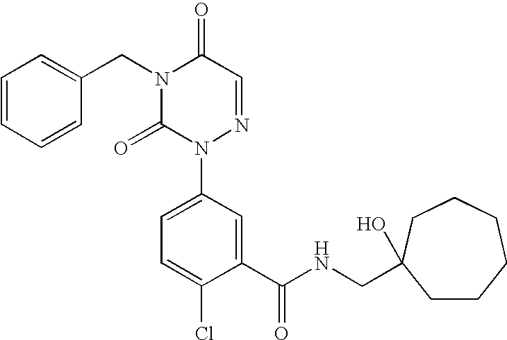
N1(CC2=CC=CC=C2)C(=O)N(C2=CC=C(Cl)C(C(NCC3(O)CCCCCC3)=O)=C2)N=CC1=O
